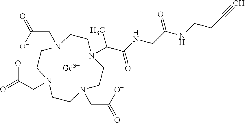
C#CCCNC(=O)CNC(=O)C(C)N1CCN(CC([O-])=O)CCN(CC([O-])=O)CCN(CC([O-])=O)CC1.[Gd]
